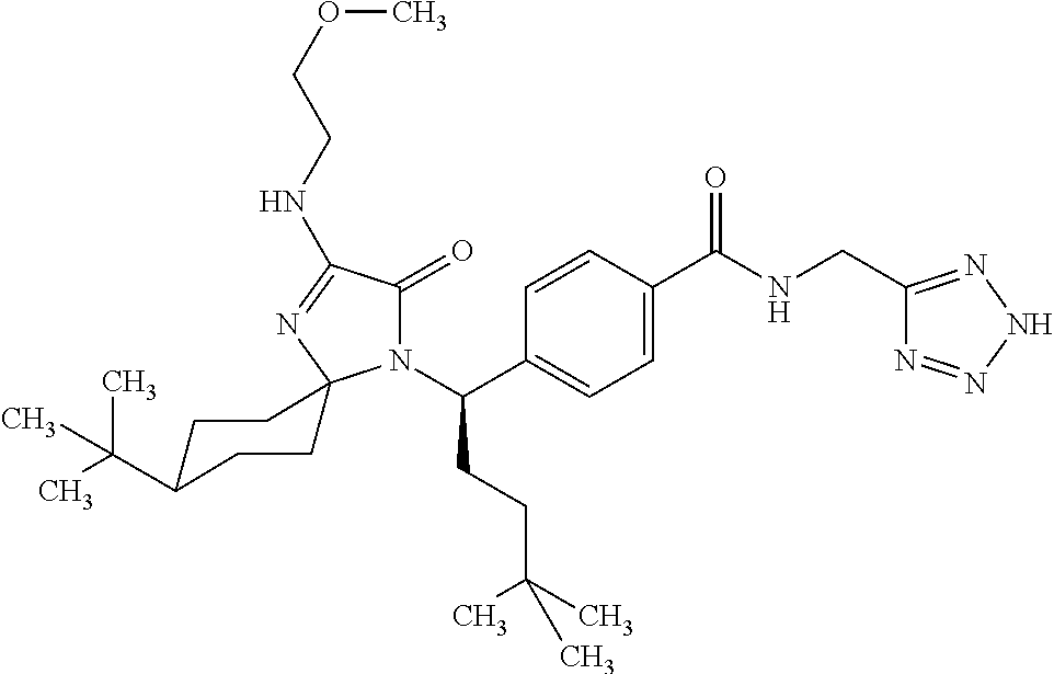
C1=C(C(=O)NCC2=NNN=N2)C=CC(C(N2C(=O)C(NCCOC)=NC23CCC(C(C)(C)C)CC3)CCC(C)(C)C)=C1
